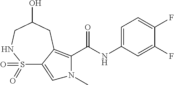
C1(F)=CC(NC(=O)C2=C3C(=CN2C)S(=O)(=O)NCC(O)C3)=CC=C1F
